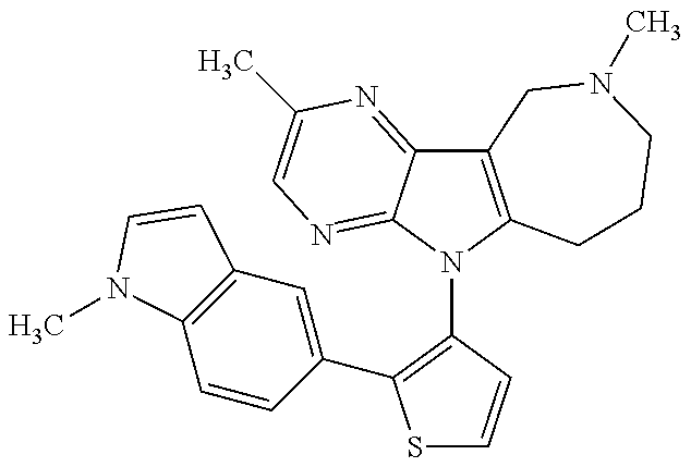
C12=C(N(C3=C(C4=CC5=C(C=C4)N(C)C=C5)SC=C3)C3=NC=C(C)N=C13)CCCN(C)C2
